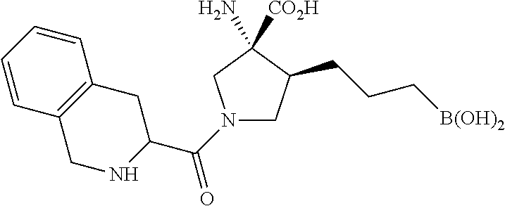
N1(C(C2CC3=C(CN2)C=CC=C3)=O)CC(CCC[B(OH)2])C([CO2H])(N)C1
